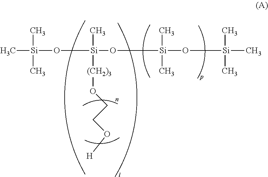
C[Si](O[Si](O[Si](O[Si](C)(C)C)(C)C)(C)[(CH2)3]OCCO[H])(C)C
